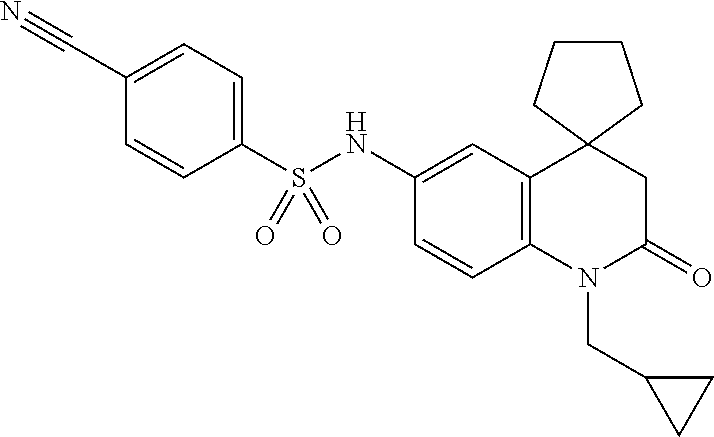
S(C1=CC=C(C#N)C=C1)(NC1=CC2=C(C=C1)N(CC1CC1)C(=O)CC21CCCC1)(=O)=O
